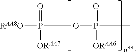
O(P(C)(=O)[ORAA6])P([RAA8O])(=O)[ORAA7]
